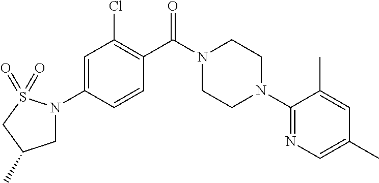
C1=C(N2CC(C)CS2(=O)=O)C=CC(C(N2CCN(C3=NC=C(C)C=C3C)CC2)=O)=C1Cl
